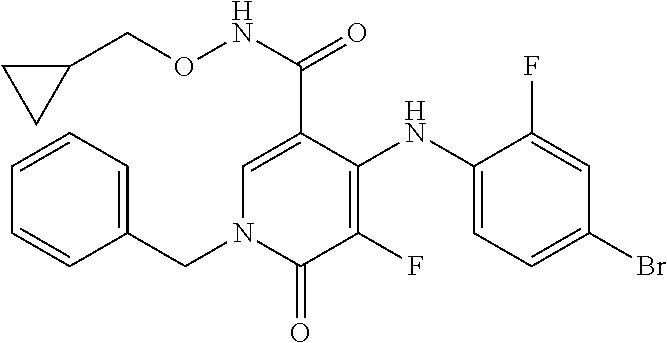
C1=C(C(NOCC2CC2)=O)C(NC2=CC=C(Br)C=C2F)=C(F)C(=O)N1CC1=CC=CC=C1
